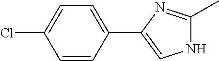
C1=CC(C2=CNC(C)=N2)=CC=C1Cl
